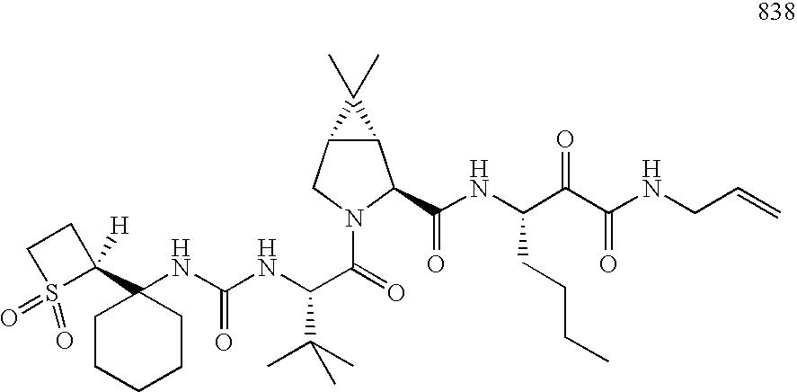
C1CCCCC1(C1([H])S(=O)(=O)CC1)NC(NC(C(C)(C)C)C(=O)N1C(C(=O)NC(C(C(NCC=C)=O)=O)CCCC)C2C(C1)C2(C)C)=O
